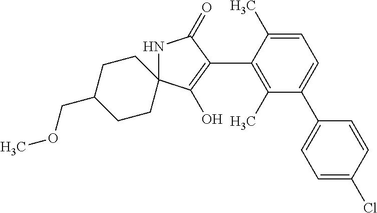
N1C2(C(O)=C(C3=C(C)C(C4=CC=C(Cl)C=C4)=CC=C3C)C1=O)CCC(COC)CC2
